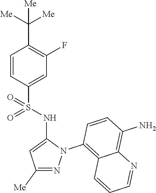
C1=CC(S(NC2=CC([Me])=NN2C2=C3C(=C(N)C=C2)N=CC=C3)(=O)=O)=CC(F)=C1C([Me])([Me])[Me]
